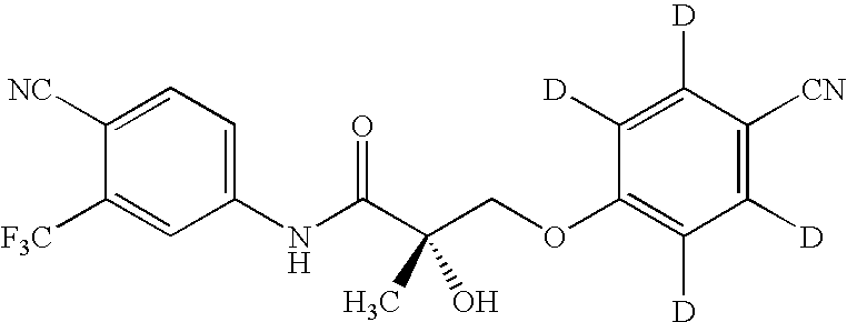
C1=C([NC])C([F3C])=CC(NC(C(COC2=C([D])C([D])=C([CN])C([D])=C2[D])(C)O)=O)=C1
